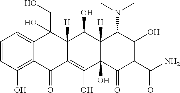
C1=CC(O)=C2C(=C1)C(CO)(O)C1([H])C(=C(O)C3(O)C([H])(C1O)C(N(C)C)C(O)=C(C(N)=O)C3=O)C2=O
